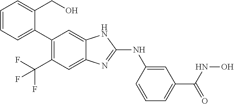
C(C1=C(C2=CC=CC=C2CO)C=C2C(=C1)N=C(NC1=CC(C(NO)=O)=CC=C1)N2)(F)(F)F
